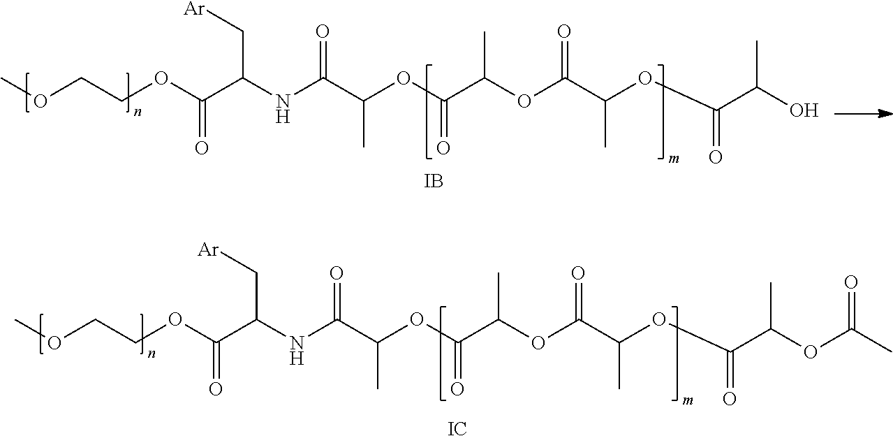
COCCOC(C(NC(C(OC(C(OC(C(OC(C(O)C)=O)C)=O)C)=O)C)=O)C[Ar])=O.[IB].COCCOC(C(NC(C(OC(C(OC(C(OC(C(OC(C)=O)C)=O)C)=O)C)=O)C)=O)C[Ar])=O.[IC]
